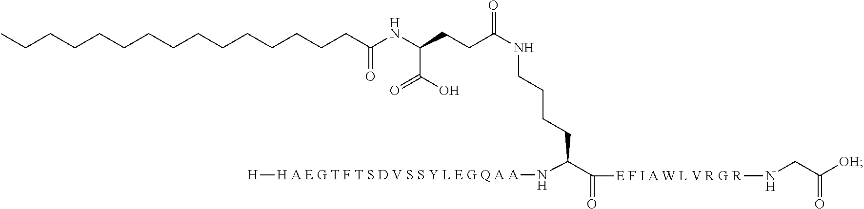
CCCCCCCCCCCCCCCC(NC(CCC(NCCCCC(C([E F I A W L V R G R]NCC([OH])=O)=O)N[ H A E G T F T S D V S S Y L E G Q A A][H])=O)C(=O)O)=O
